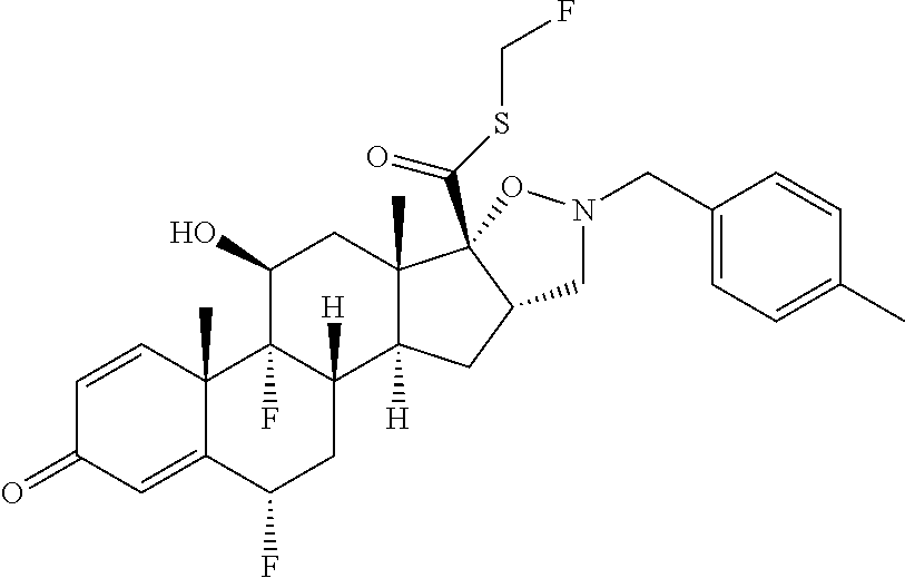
C1=CC2(C)C(=CC1=O)C(F)CC1([H])C2(F)C(O)CC2(C)C1([H])CC1C2(C(SCF)=O)ON(CC2=CC=C(C)C=C2)C1
